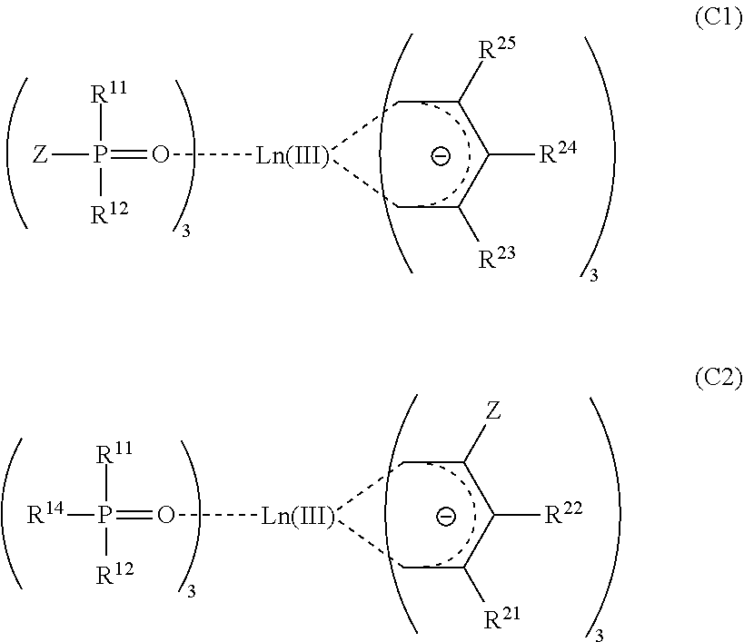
[Z]P([R11])([R12])=O[Ln(III)]1CC([R23])C([R24])C([R25])C1.[R14]P([R11])([R12])=O[Ln(III)]1CC([R21])C([R22])C([Z])C1
